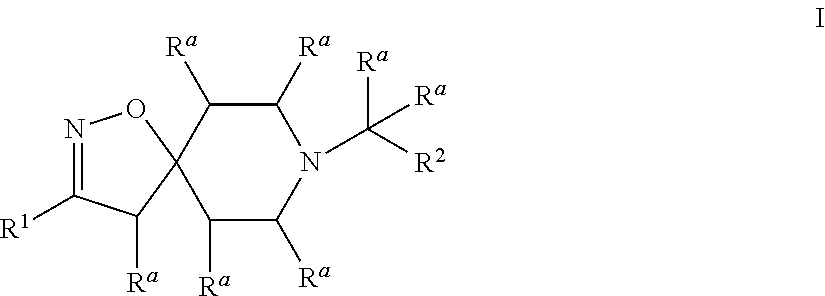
C1([Ra])C([Ra])N(C([R2])([Ra])[Ra])C([Ra])C([Ra])C12ON=C([R1])C2[Ra]
